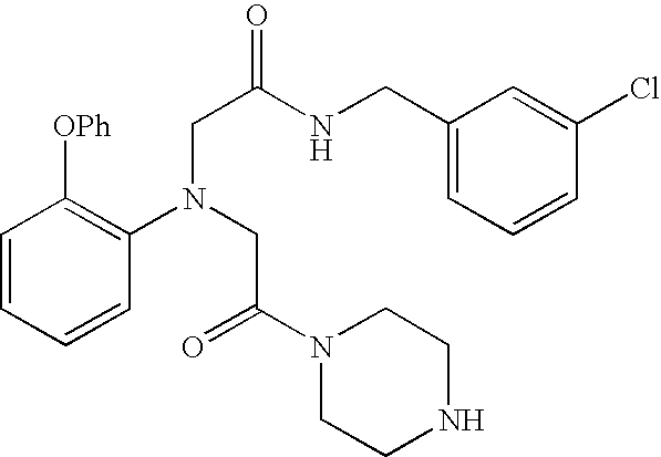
C1=CC=CC(N(CC(=O)N2CCNCC2)CC(NCC2=CC=CC(Cl)=C2)=O)=C1[OPh]
